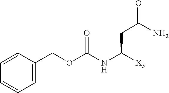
C1=CC(COC(=O)NC(CC(N)=O)[X5])=CC=C1
